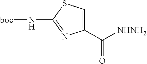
C1(C([NHNH2])=O)=CSC(N[boc])=N1
